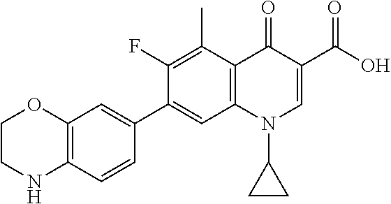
C12=C(C=CC(C3=CC4=C(C(C)=C3F)C(=O)C(C(O)=O)=CN4C3CC3)=C1)NCCO2
